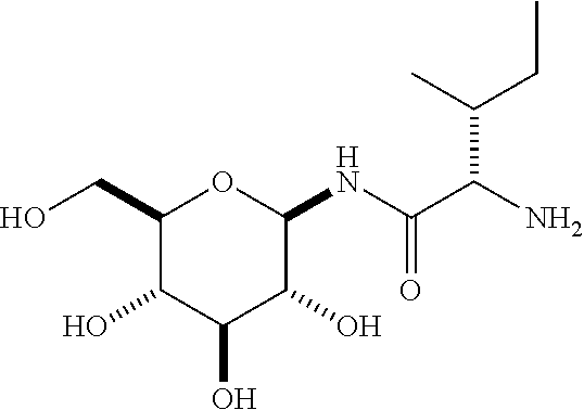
C1(CO)C(O)C(O)C(O)C(NC(C(N)C(CC)C)=O)O1
